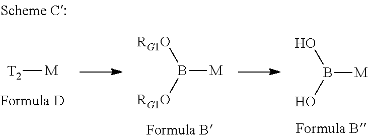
B([M])(O)O.B([M])([RG1O])[RG1O].[T2][M]
